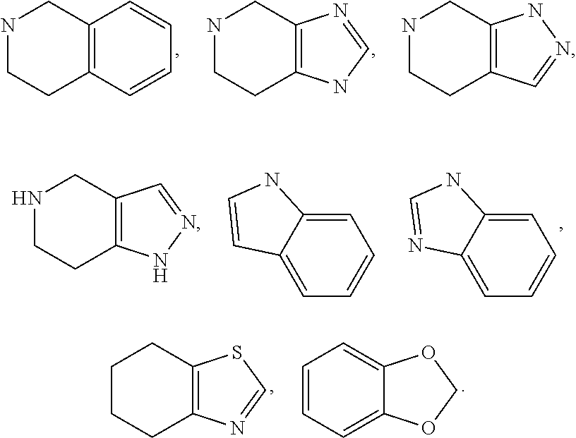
C12=C(C=CC=C1)CCNC2.C12=C(CCNC1)NC=N2.C12=C(CCNC1)C=NN2.C12=C(CCNC1)NN=C2.C1=C2C(=CC=C1)C=CN2.C1=C2C(=CC=C1)N=CN2.C12=C(CCCC1)N=CS2.C12=CC=CC=C1OCO2
